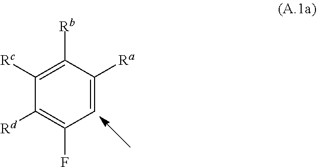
C1([Rc])=C([Rb])C([Ra])=CC(F)=C1[Rd]
